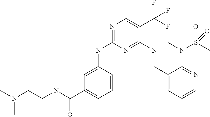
C(NC(C1=CC=CC(NC2=NC=C(C(F)(F)F)C(NCC3=CC=CN=C3N(S(C)(=O)=O)C)=N2)=C1)=O)CN(C)C
